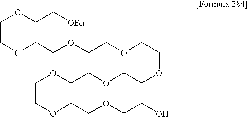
O(CCOCCO)CCOCCOCCOCCOCCOCCOCCOCC[OBn]
